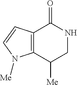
C12=C(C([Me])CNC1=O)N([Me])C=C2
